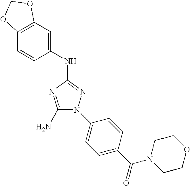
N(C1=NN(C2=CC=C(C(=O)N3CCOCC3)C=C2)C(N)=N1)C1=CC2=C(C=C1)OCO2
